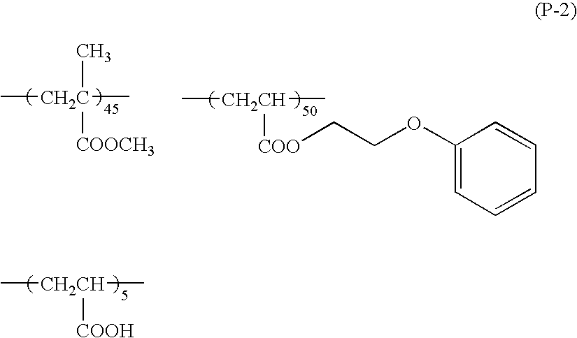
C[CH2C](C)(C)[COOCH3].C[CH2CH](C)[COO]CCOC1=CC=CC=C1.C[CH2CH](C)[COOH]
